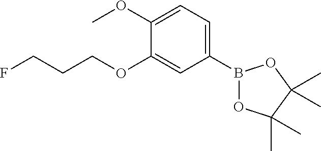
B1(C2=CC=C(OC)C(OCCCF)=C2)OC(C)(C)C(C)(C)O1
